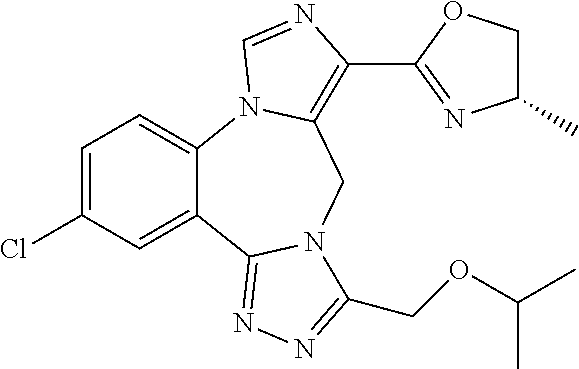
C12=CC=C(Cl)C=C1C1=NN=C(COC(C)C)N1CC1=C(C3=NC(C)CO3)N=CN21
